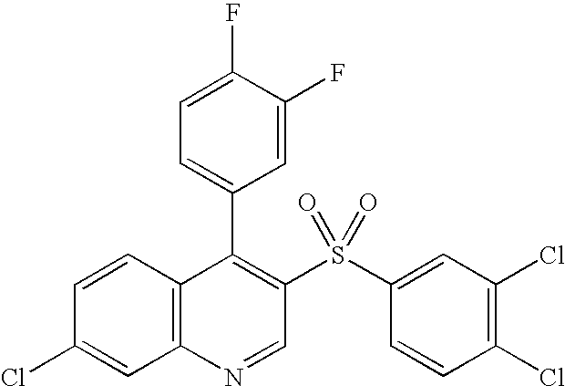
C12=C(C=CC(Cl)=C1)C(C1=CC=C(F)C(F)=C1)=C(S(C1=CC(Cl)=C(Cl)C=C1)(=O)=O)C=N2
